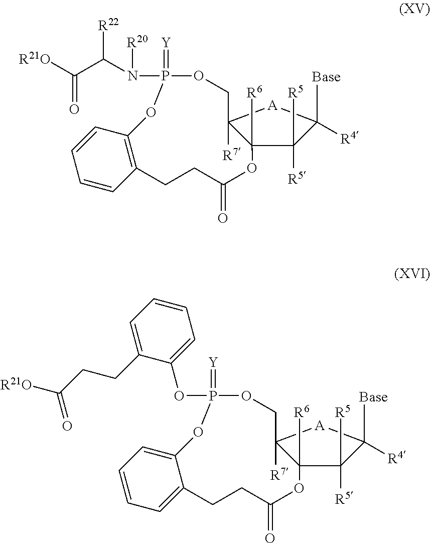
C1([R4])([Base])[A]C2([R7])C([R6])(C1([R5])[R5])OC(=O)CCC1=C(C=CC=C1)OP(=[Y])(N([R20])C(C([R21O])=O)[R22])OC2.C1([R4])([Base])[A]C2([R7])C([R6])(C1([R5])[R5])OC(=O)CCC1=CC=CC=C1OP(=[Y])(OC1=CC=CC=C1CCC([R21O])=O)OC2
